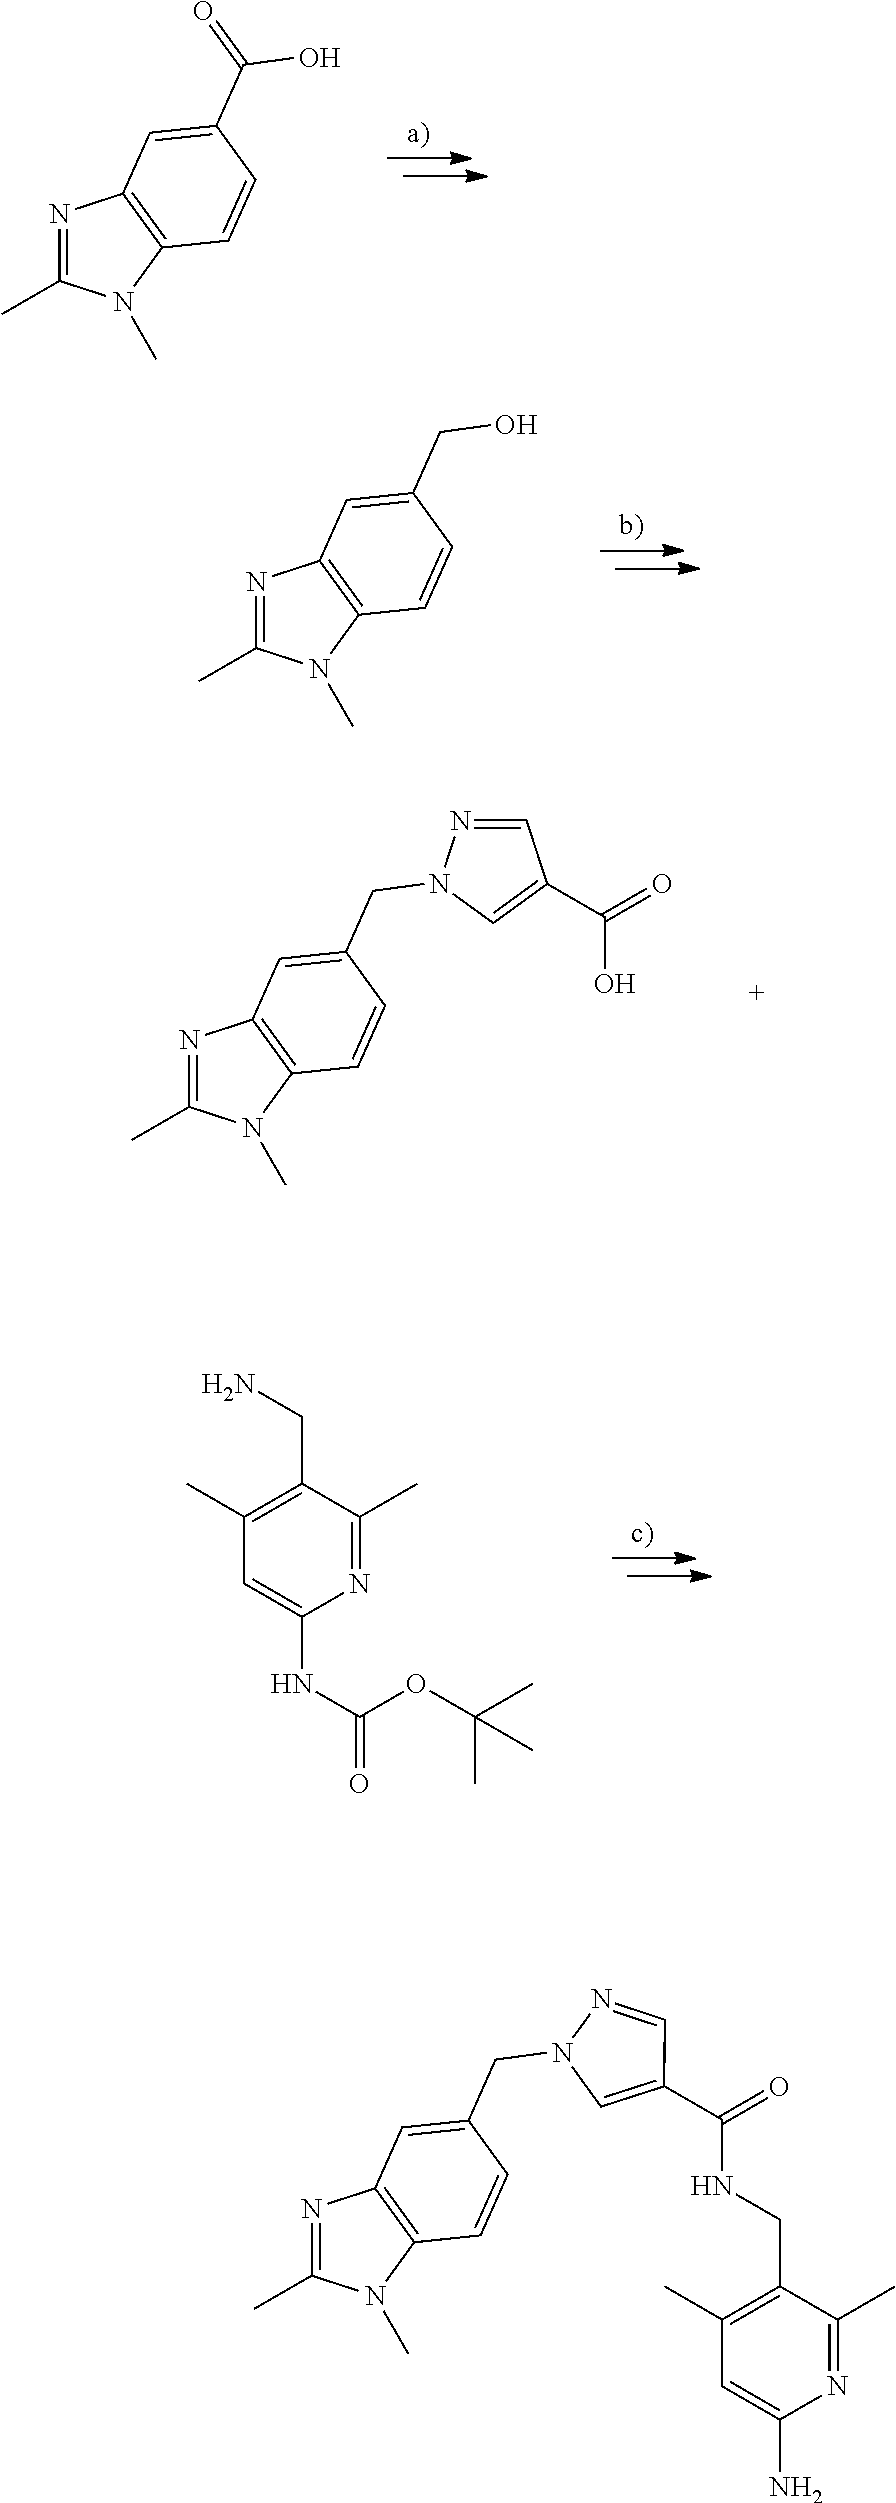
N1=C(C)N(C)C2=C1C=C(C(=O)O)C=C2.N1=C(C)N(C)C2=C1C=C(CO)C=C2.N1=C(C)N(C)C2=C1C=C(CN1N=CC(C(=O)O)=C1)C=C2.C1(CN)=C(C)C=C(NC(OC(C)(C)C)=O)N=C1C.C1(CNC(C2=CN(CC3=CC4=C(N(C)C(C)=N4)C=C3)N=C2)=O)=C(C)C=C(N)N=C1C
